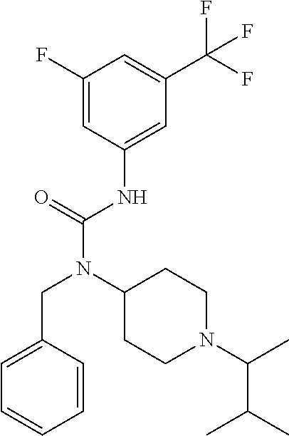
C1(F)=CC(NC(N(C2CCN(C(C)C(C)C)CC2)CC2=CC=CC=C2)=O)=CC(C(F)(F)F)=C1
